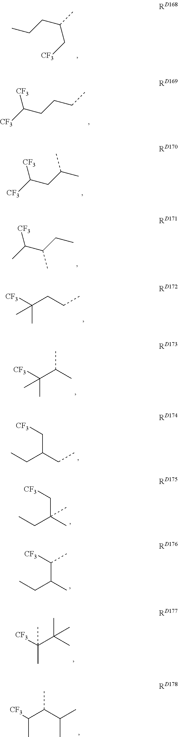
CCCC(C)C[CF3].[CF3]C(CCCC)[CF3].[CF3]C(CC(C)C)[CF3].CC(C(CC)C)[CF3].C(CCC)([CF3])(C)C.C(C(C)C)([CF3])(C)C.CCC(CC)C[CF3].CCC(C)(C[CF3])C.CCC(C)C(C)[CF3].[CF3]C(C(C)(C)C)(C)C.[CF3]C(C(C(C)C)C)C
